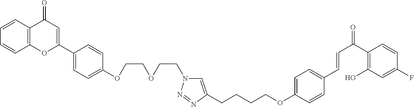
C1=CC2=C(C=C1)OC(C1=CC=C(OCCOCCN3C=C(CCCCOC4=CC=C(C=CC(C5=C(O)C=C(F)C=C5)=O)C=C4)N=N3)C=C1)=CC2=O
